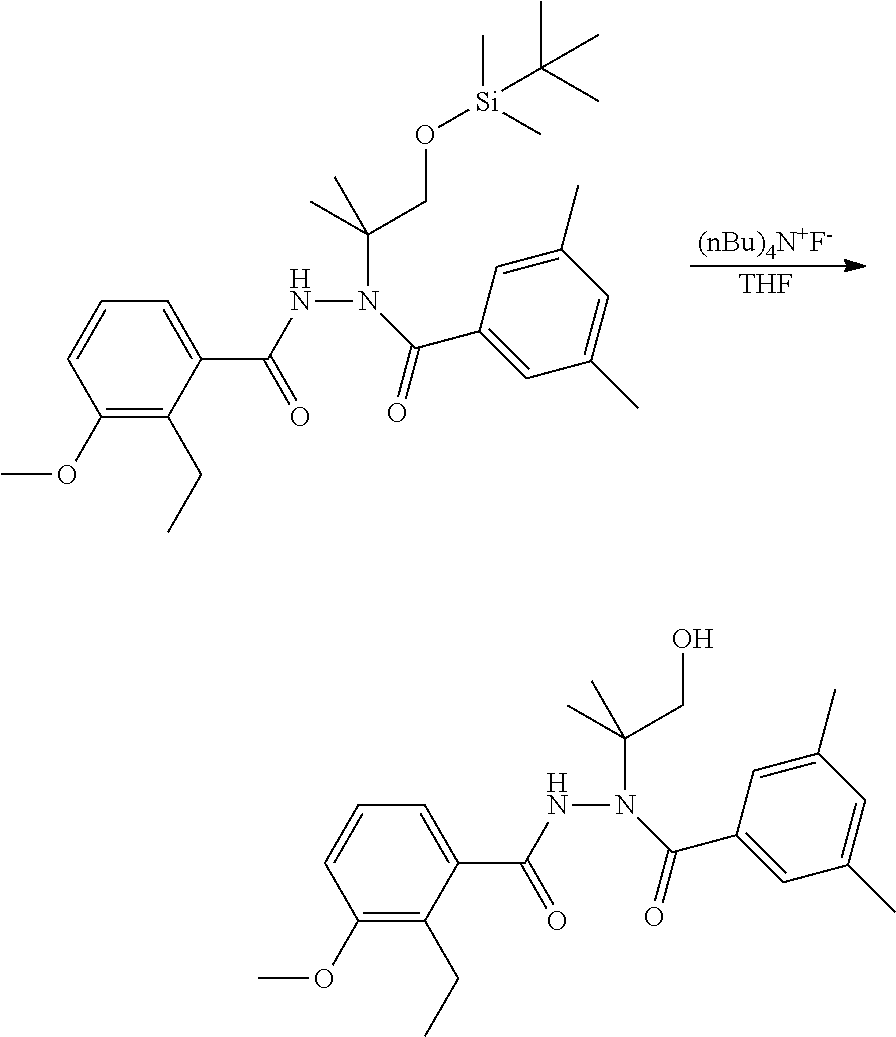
[THF].C(CO[Si](C)(C)C(C)(C)C)(C)(C)N(C(C1=CC(C)=CC(C)=C1)=O)NC(C1=CC=CC(OC)=C1CC)=O.[(nBu)4N+F-].C(CO)(C)(C)N(C(C1=CC(C)=CC(C)=C1)=O)NC(C1=CC=CC(OC)=C1CC)=O
